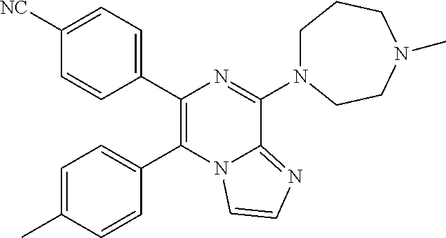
C1([NC])=CC=C(C2=C(C3=CC=C(C)C=C3)N3C(=NC=C3)C(N3CCCN(C)CC3)=N2)C=C1
